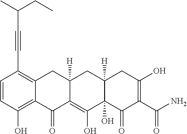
C1=CC(O)=C2C(=C1C#CC(CC)C)CC1([H])C(=C(O)C3(O)C([H])(C1)CC(O)=C(C(N)=O)C3=O)C2=O
